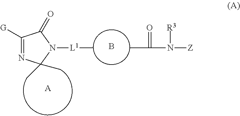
CC(=O)N([R3])[Z].B.C1([G])=NC(C)(C)N([L1]C)C1=O.[A]
